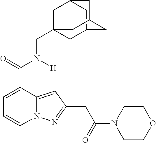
C1=C(C(=O)N([H])CC23CC4CC(C2)CC(C4)C3)C2=CC(CC(N3CCOCC3)=O)=NN2C=C1
